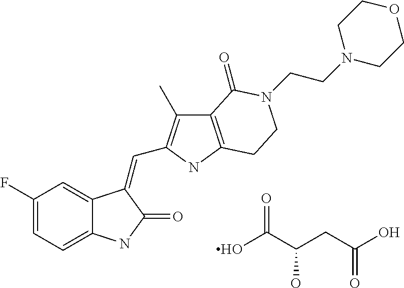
C1=C(F)C=C2C(=C1)NC(=O)C2=CC1=C(C)C2=C(N1)CCN(CCN1CCOCC1)C2=O.OC(C(CC(O)=O)O)=O
